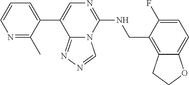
N1=C(C)C(C2=CN=C(NCC3=C4C(=CC=C3F)OCC4)N3C2=NN=C3)=CC=C1
